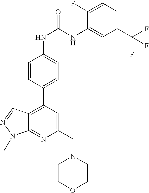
C1(CN2CCOCC2)=CC(C2=CC=C(NC(=O)NC3=CC(C(F)(F)F)=CC=C3F)C=C2)=C2C(=N1)N(C)N=C2
